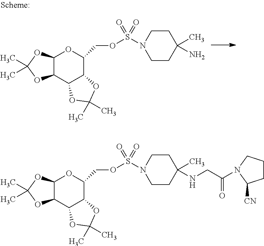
C12C(C3C(C(COS(N4CCC(C)(N)CC4)(=O)=O)O1)OC(C)(C)O3)OC(C)(C)O2.C12C(C3C(C(COS(N4CCC(C)(NCC(=O)N5CCCC5[CN])CC4)(=O)=O)O1)OC(C)(C)O3)OC(C)(C)O2
